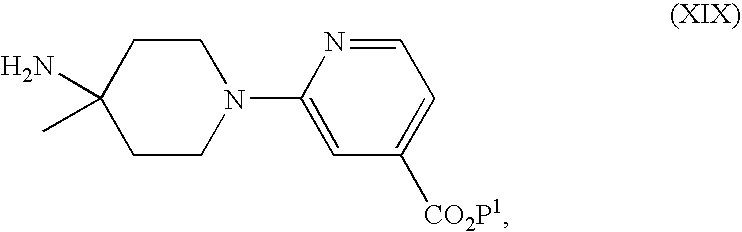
C1=NC(N2CCC(N)(C)CC2)=CC([CO2P1])=C1
